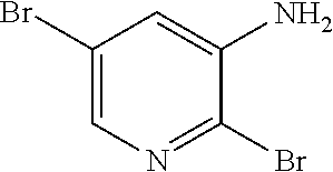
C1(Br)=CN=C(Br)C(N)=C1
